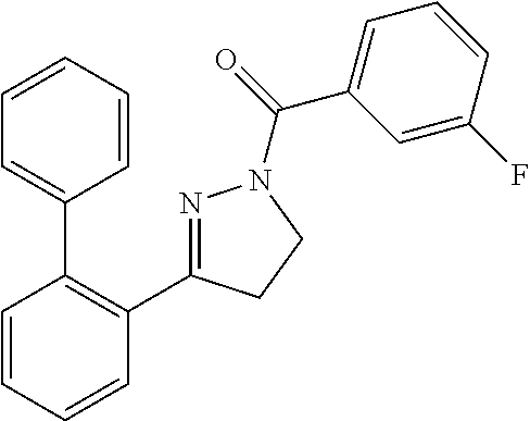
N1=C(C2=C(C3=CC=CC=C3)C=CC=C2)CCN1C(=O)C1=CC=CC(F)=C1
